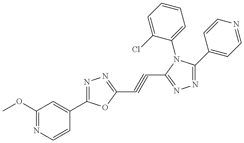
C1(OC)=NC=CC(C2=NN=C(C#CC3=NN=C(C4=CC=NC=C4)N3C3=CC=CC=C3Cl)O2)=C1
